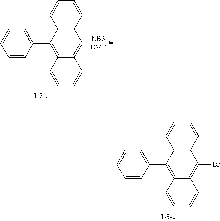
C1=CC2=C(C=C1)C(C1=CC=CC=C1)=C1C(=C2Br)C=CC=C1.C1=CC2=C(C=C1)C(C1=CC=CC=C1)=C1C(=C2)C=CC=C1.[NBS].[DMF]
